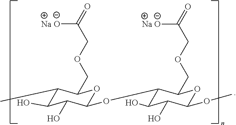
C1(C)C(O)C(O)C(OC2C(O)C(O)C(OC)OC2COCC(=O)[Na O])OC1COCC(=O)[Na O]
